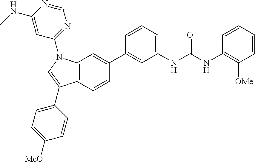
C12=C(N(C3=NC=NC(NC)=C3)C=C1C1=CC=C([MeO])C=C1)C=C(C1=CC(NC(NC3=C([OMe])C=CC=C3)=O)=CC=C1)C=C2
